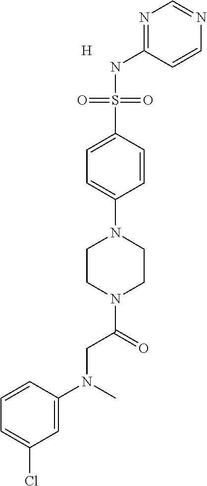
N1=C(NS(C2=CC=C(N3CCN(C(CN(C)C4=CC(Cl)=CC=C4)=O)CC3)C=C2)(=O)=O)C=CN=C1.[H]
